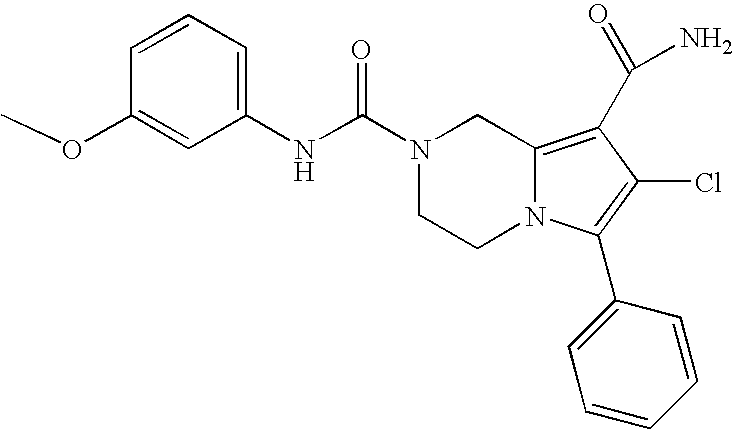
C1(NC(N2CCN3C(=C(C(N)=O)C(Cl)=C3C3=CC=CC=C3)C2)=O)=CC=CC(OC)=C1
